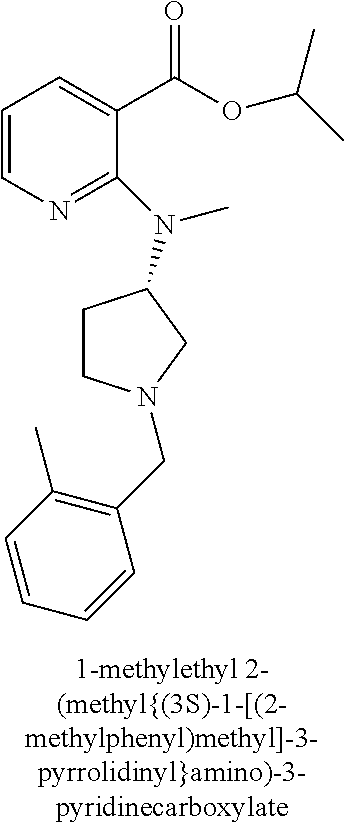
C1=CN=C(N(C)C2CCN(CC3=C(C)C=CC=C3)C2)C(C(OC(C)C)=O)=C1
